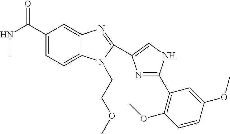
C1(C(NC)=O)=CC=C2C(=C1)N=C(C1=CNC(C3=C(OC)C=CC(OC)=C3)=N1)N2CCOC
